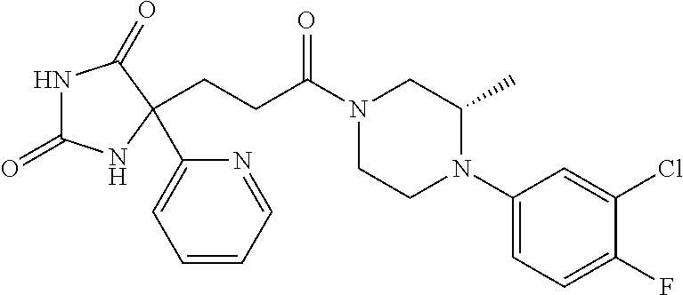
N1C(=O)NC(C2=CC=CC=N2)(CCC(N2CCN(C3=CC=C(F)C(Cl)=C3)C(C)C2)=O)C1=O
